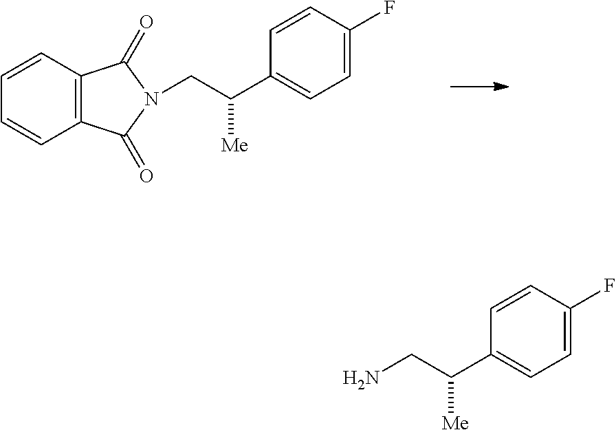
C1=C(C(CN2C(=O)C3=C(C=CC=C3)C2=O)[Me])C=CC(F)=C1.C1=C(C(CN)[Me])C=CC(F)=C1
